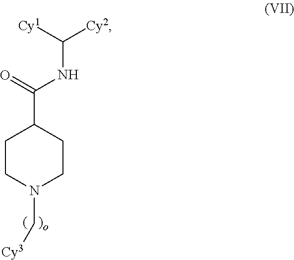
C1CN(C[Cy3])CCC1C(NC([Cy2])[Cy1])=O
